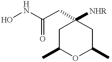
ONC(CC1([NHR])CC(C)OC(C)C1)=O
